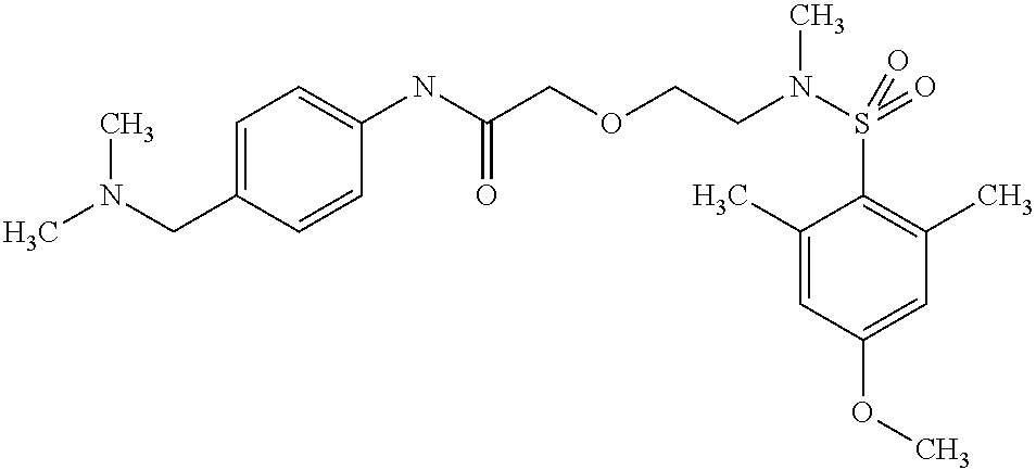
O(CCN(S(C1=C(C)C=C(OC)C=C1C)(=O)=O)C)CC(NC1=CC=C(CN(C)C)C=C1)=O
